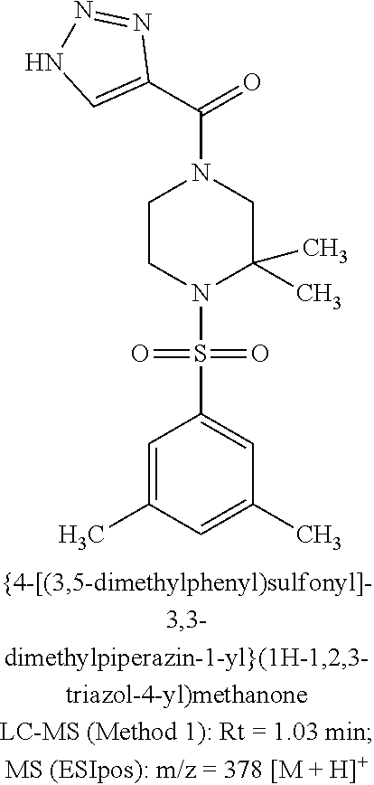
C1CN(S(=O)(=O)C2=CC(C)=CC(C)=C2)C(C)(C)CN1C(C1=CNN=N1)=O
